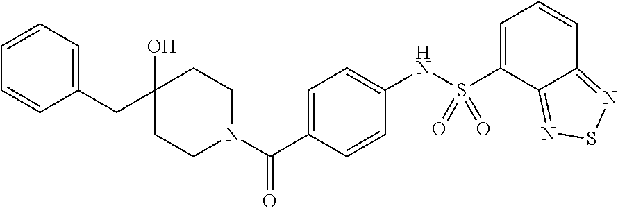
C(C1=CC=CC=C1)C1(O)CCN(C(C2=CC=C(NS(C3=CC=CC4=NSN=C34)(=O)=O)C=C2)=O)CC1
